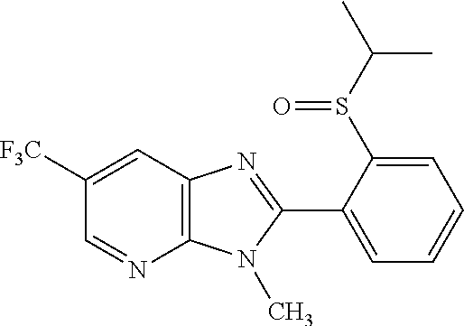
C1=NC2=C(C=C1[F3C])N=C(C1=CC=CC=C1S(C(C)C)=O)N2C
